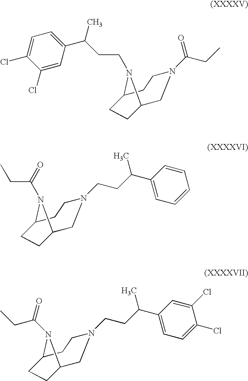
N1(CCC(C2=CC=C(Cl)C(Cl)=C2)C)C2CCN(C(CC)=O)CC1CC2.N1(C(CC)=O)C2CCN(CCC(C3=CC=CC=C3)C)CC1CC2.N1(C(CC)=O)C2CCN(CCC(C3=CC=C(Cl)C(Cl)=C3)C)CC1CC2
